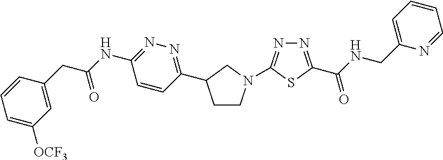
C1=CC(CC(NC2=NN=C(C3CCN(C4=NN=C(C(NCC5=CC=CC=N5)=O)S4)C3)C=C2)=O)=CC([OCF3])=C1
